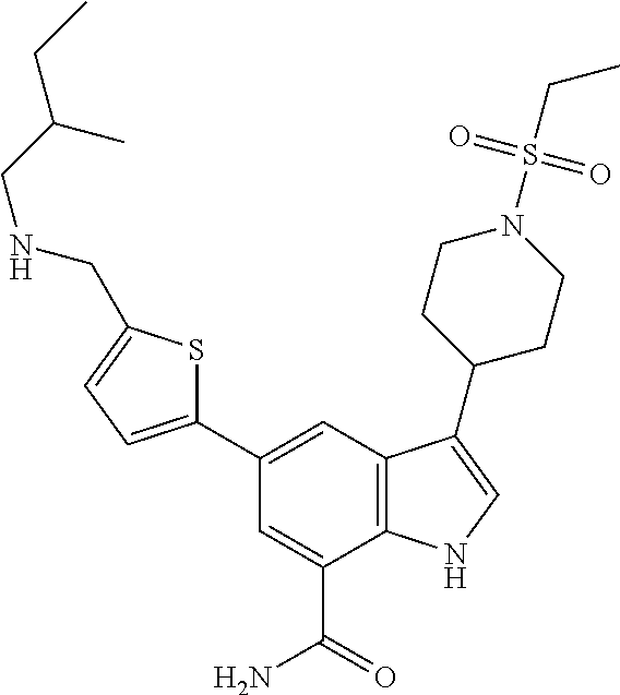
C1(C2=CC3=C(C(C(=O)N)=C2)NC=C3C2CCN(S(CC)(=O)=O)CC2)=CC=C(CNCC(C)CC)S1
